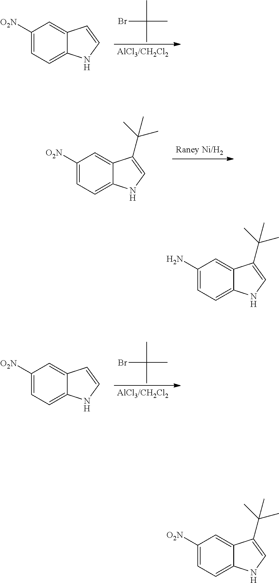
C1([O2N])=CC=C2C(=C1)C=CN2.BrC(C)(C)C.C1([O2N])=CC=C2C(=C1)C(C(C)(C)C)=CN2.C1([O2N])=CC=C2C(=C1)C=CN2.BrC(C)(C)C.C1(N)=CC=C2C(=C1)C(C(C)(C)C)=CN2.C1([O2N])=CC=C2C(=C1)C(C(C)(C)C)=CN2
